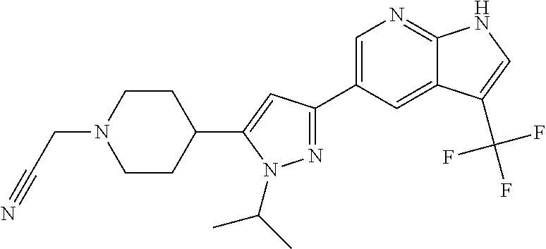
N1=C(C2=CN=C3C(=C2)C(C(F)(F)F)=CN3)C=C(C2CCN(CC#N)CC2)N1C(C)C
